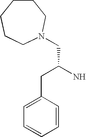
C(C(N)CC1=CC=CC=C1)N1CCCCCC1
